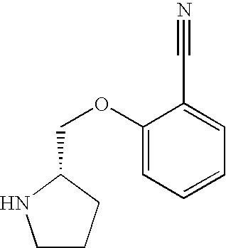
C1CCC(COC2=CC=CC=C2C#N)N1
